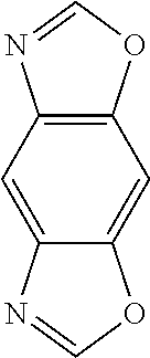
C12=C(OC=N1)C=C1C(=C2)N=CO1
